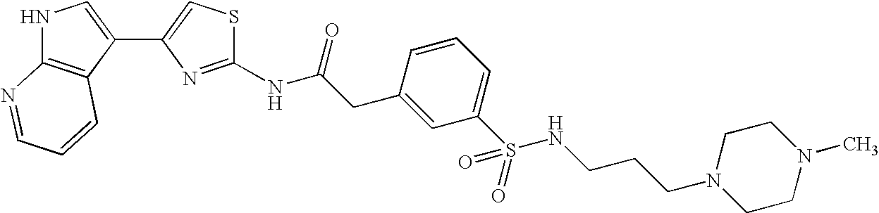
N1C2=C(C(C3=CSC(NC(CC4=CC(S(NCCCN5CCN(C)CC5)(=O)=O)=CC=C4)=O)=N3)=C1)C=CC=N2
